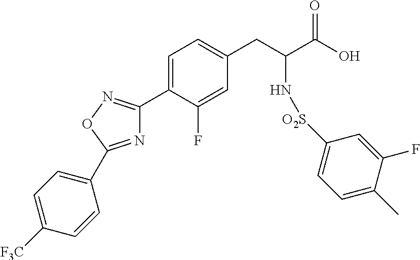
C1=C(C2=NOC(C3=CC=C([F3C])C=C3)=N2)C(F)=CC(CC(C(O)=O)N[O2S]C2=CC=C(C)C(F)=C2)=C1
